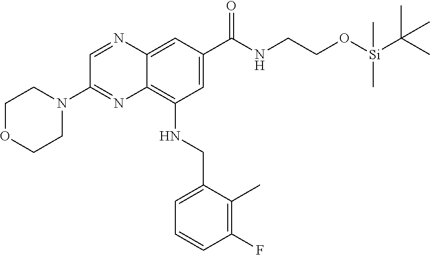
C1OCCN(C2=NC3=C(NCC4=CC=CC(F)=C4C)C=C(C(NCCO[Si](C(C)(C)C)(C)C)=O)C=C3N=C2)C1
